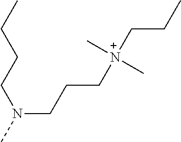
N(CCC[N+](CCC)(C)C)(CCCC)C
